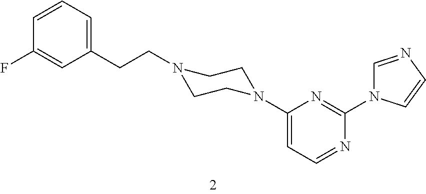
C1(CCN2CCN(C3=CC=NC(N4C=NC=C4)=N3)CC2)=CC=CC(F)=C1
